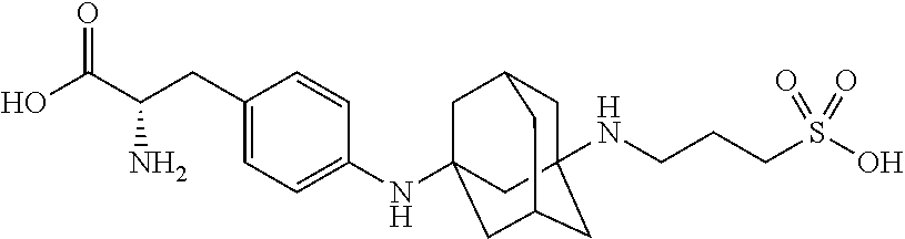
C1C2(NCCCS(O)(=O)=O)CC3CC(NC4=CC=C(CC(C(O)=O)N)C=C4)(CC1C3)C2
